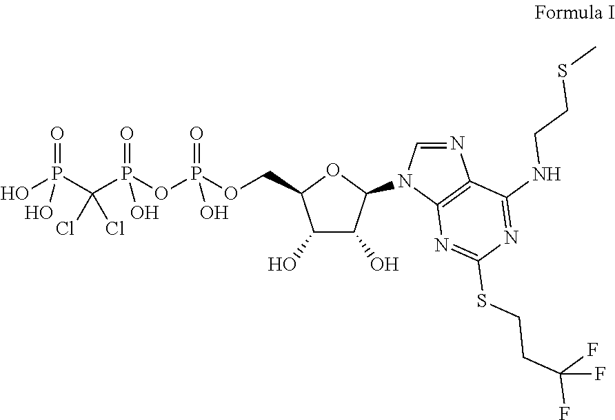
OP(C(P(OP(OCC1C(O)C(O)C(N2C3=C(N=C2)C(NCCSC)=NC(SCCC(F)(F)F)=N3)O1)(=O)O)(=O)O)(Cl)Cl)(=O)O
